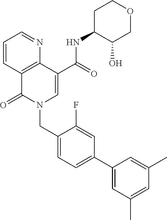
C1=CC2=C(N=C1)C(C(=O)NC1C(O)COCC1)=CN(CC1=CC=C(C3=CC(C)=CC(C)=C3)C=C1F)C2=O
